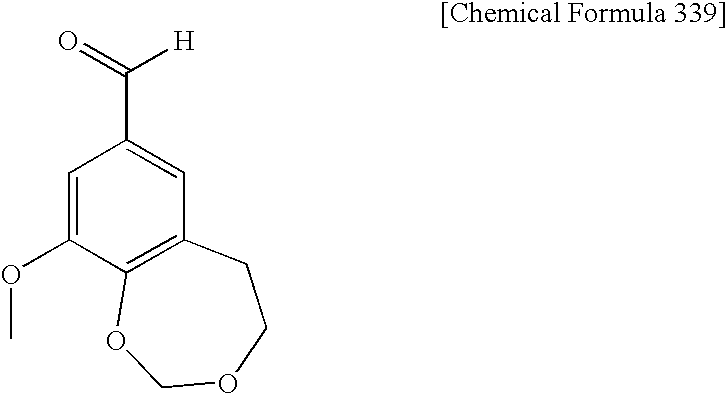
C1=C(OC)C2=C(C=C1C(=O)[H])CCOCO2
